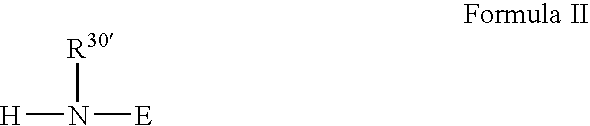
[H]N([E])[R30]
